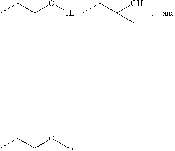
C(C)(CC)(O)C.C(CC)O[H].C(CC)OC
